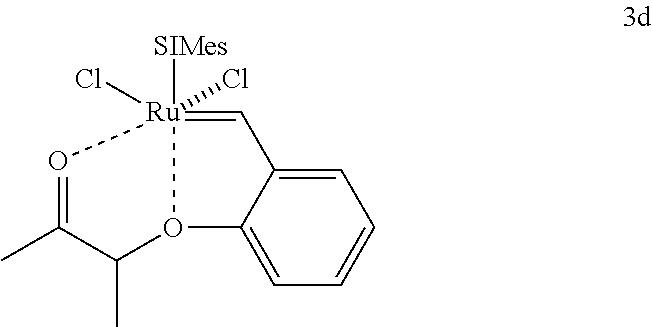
[Ru]12([SIMes])(Cl)(Cl)=CC3=CC=CC=C3O1C(C)C(C)=O2
